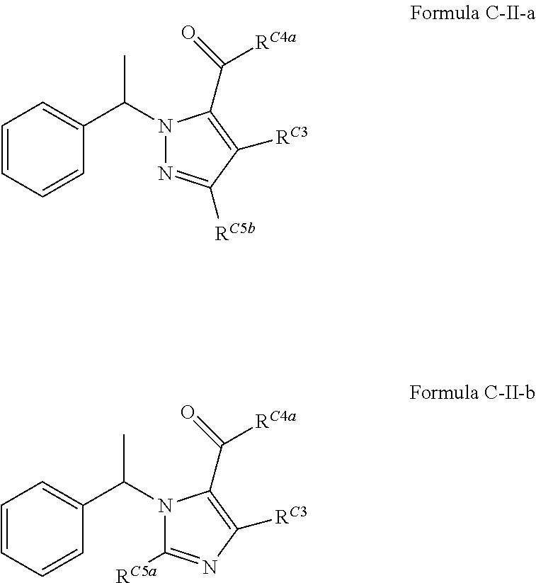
C1=CC=CC(C(C)N2N=C([RC5b])C([RC3])=C2C(=O)[RC4a])=C1.C1=CC=CC(C(C)N2C([RC5a])=NC([RC3])=C2C(=O)[RC4a])=C1
